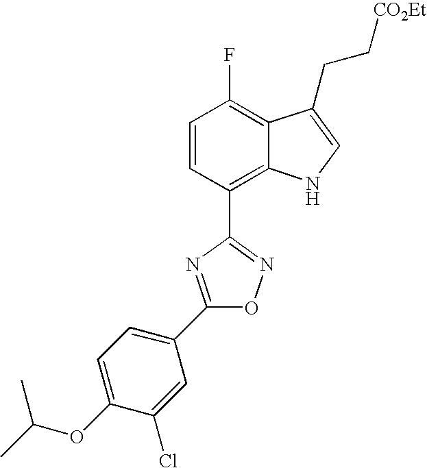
C1=CC(C2=NOC(C3=CC=C(OC(C)C)C(Cl)=C3)=N2)=C2C(=C1F)C(CC[CO2Et])=CN2
